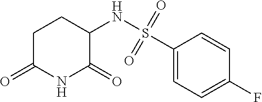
C1C(=O)NC(=O)C(NS(C2=CC=C(F)C=C2)(=O)=O)C1
